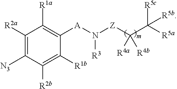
C1([R2a])=C([N3])C([R2b])=C([R1b])C([A]N([Z]C(C([R5a])([R5c])[R5b])([R4a])[R4b])[R3])=C1[R1a]
